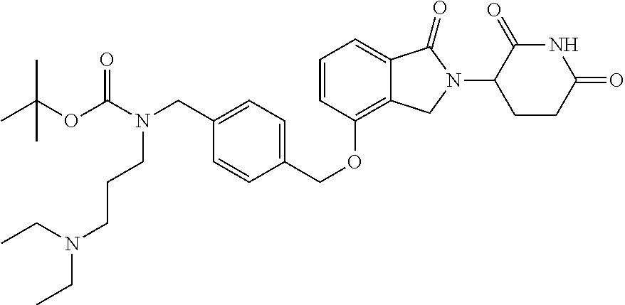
C1=CC(OCC2=CC=C(CN(C(OC(C)(C)C)=O)CCCN(CC)CC)C=C2)=C2C(=C1)C(=O)N(C1CCC(=O)NC1=O)C2
